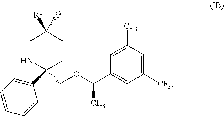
C1NC(C2=CC=CC=C2)(COC(C2=CC([CF3])=CC([CF3])=C2)C)CCC1([R1])[R2]
